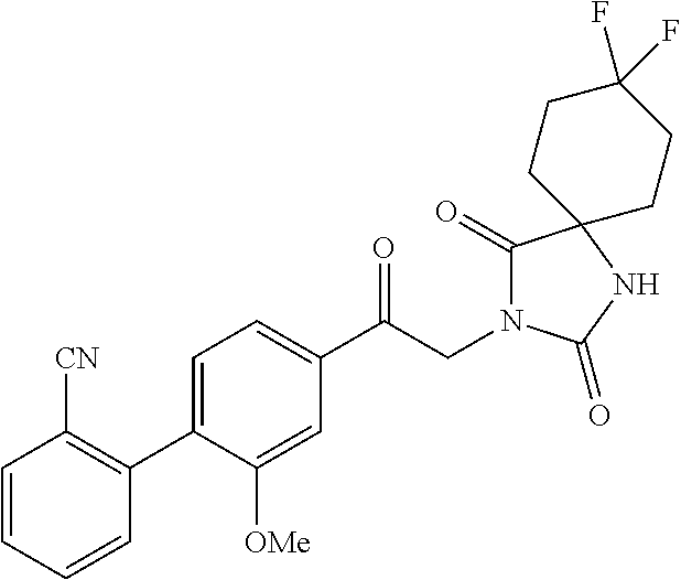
C1(C(CN2C(=O)C3(NC2=O)CCC(F)(F)CC3)=O)=CC=C(C2=C([CN])C=CC=C2)C([OMe])=C1
